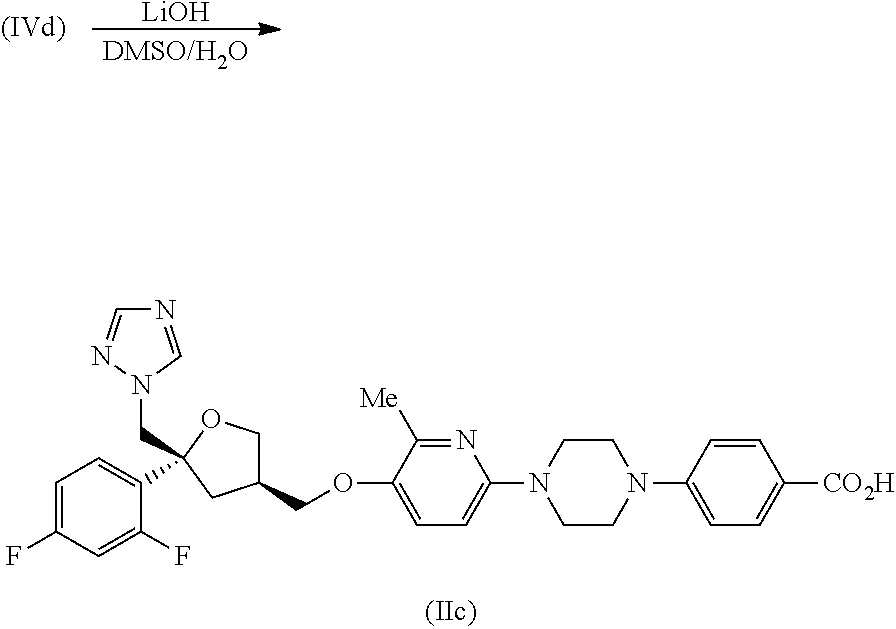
[LiOH].C1=C(F)C=C(F)C(C2(CN3C=NC=N3)CC(COC3=CC=C(N4CCN(C5=CC=C([CO2H])C=C5)CC4)N=C3[Me])CO2)=C1
